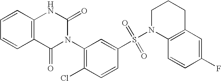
C1=CC2=C(C=C1)C(=O)N(C1=C(Cl)C=CC(S(=O)(=O)N3C4=C(CCC3)C=C(F)C=C4)=C1)C(=O)N2
